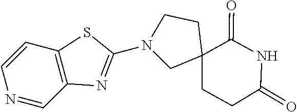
N1(C2=NC3=C(C=CN=C3)S2)CC2(CCC(=O)NC2=O)CC1
